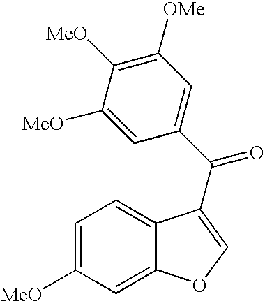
C1=C([MeO])C=C2C(=C1)C(C(C1=CC([OMe])=C([MeO])C([MeO])=C1)=O)=CO2
